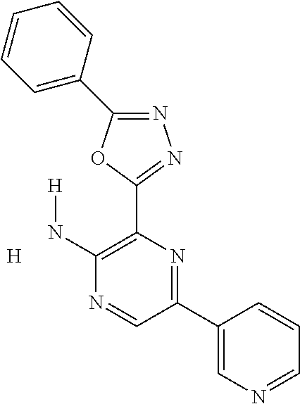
[H].N1=C(C2=CC=CC=C2)OC(C2=C(N[H])N=CC(C3=CN=CC=C3)=N2)=N1
